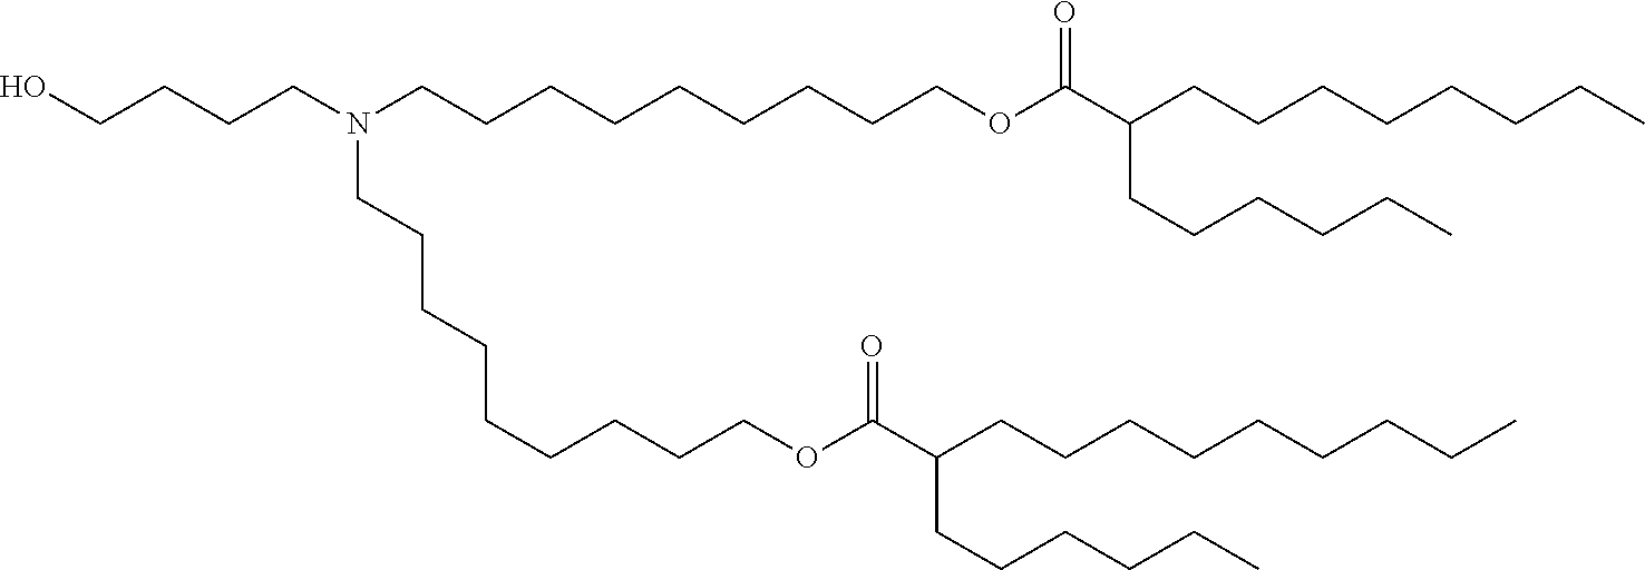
OCCCCN(CCCCCCCCCOC(C(CCCCCCCC)CCCCCC)=O)CCCCCCCCCOC(C(CCCCCCCCC)CCCCCC)=O
